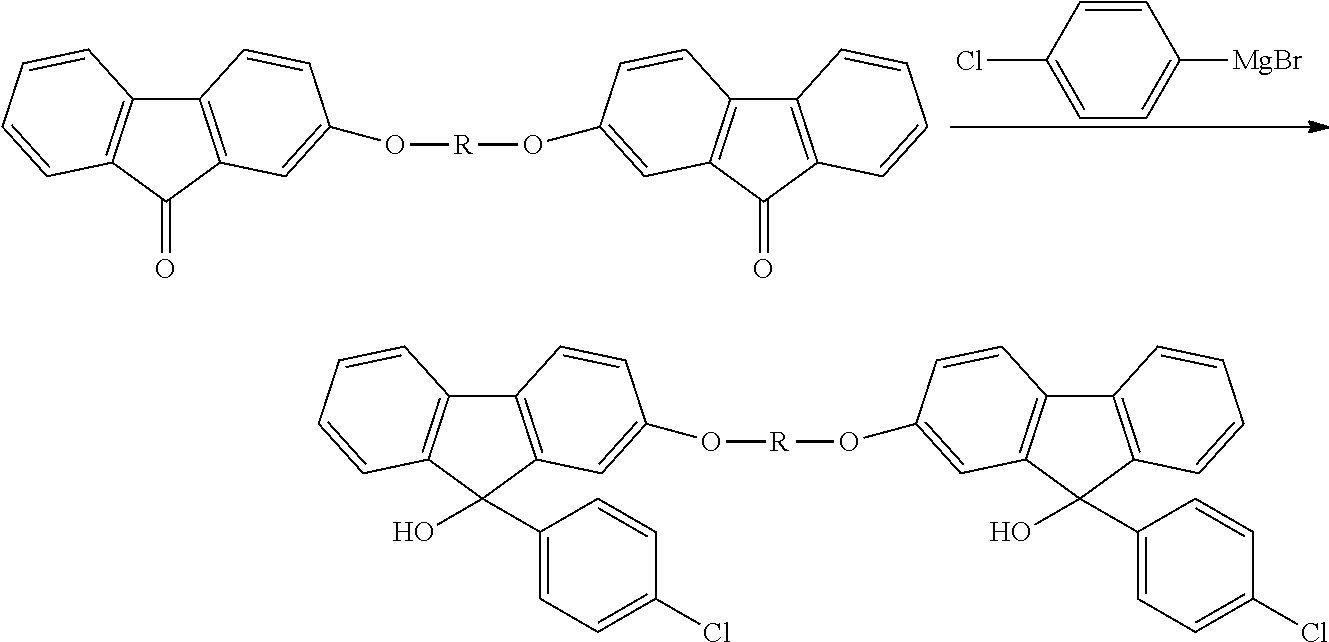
C12=C(C=CC=C1)C(=O)C1=C2C=CC(O[R]OC2=CC3=C(C4=C(C=CC=C4)C3=O)C=C2)=C1.C1=CC(Cl)=CC=C1[MgBr].C12=C(C(O)(C3=CC=C(Cl)C=C3)C3=C1C=CC(O[R]OC1=CC4=C(C5=C(C4(O)C4=CC=C(Cl)C=C4)C=CC=C5)C=C1)=C3)C=CC=C2
